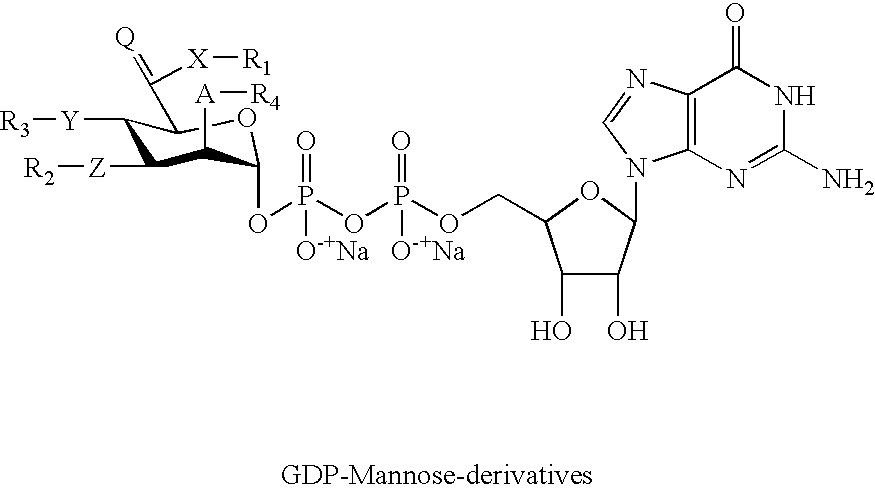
C1(O)C(O)C(N2C3=C(N=C2)C(=O)NC(N)=N3)OC1COP(OP(OC1C([A][R4])C([Z][R2])C([Y][R3])C(C(=[Q])[X][R1])O1)(=O)[O-+Na])(=O)[O-+Na]
